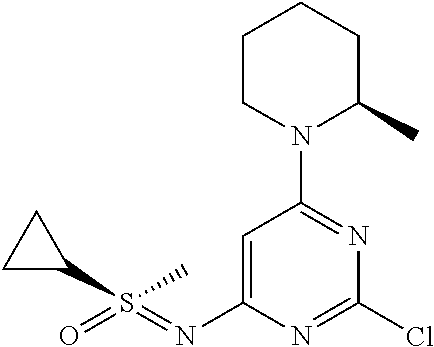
C1=C(N=S(C)(=O)C2CC2)N=C(Cl)N=C1N1C(C)CCCC1
